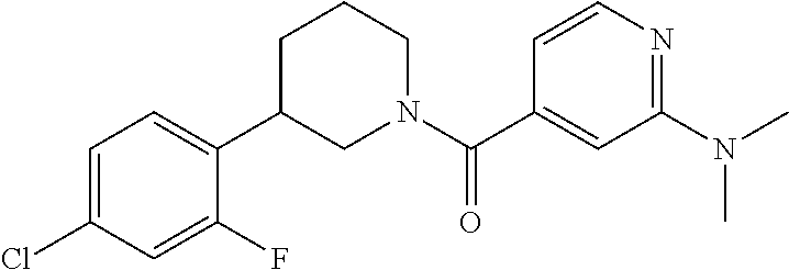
C1=CN=C(N(C)C)C=C1C(N1CCCC(C2=CC=C(Cl)C=C2F)C1)=O
